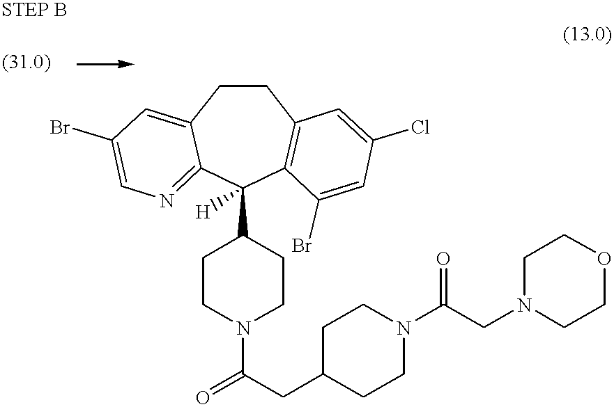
C1CC2=CC(Br)=CN=C2C(C2CCN(C(=O)CC3CCN(C(CN4CCOCC4)=O)CC3)CC2)([H])C2=C1C=C(Cl)C=C2Br
